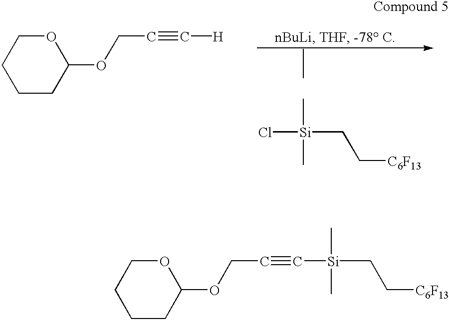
Cl[Si](CC[C6F13])(C)C.C1CCC(OCC#C[H])OC1.C1CC(OCC#C[Si](CC[C6F13])(C)C)OCC1
